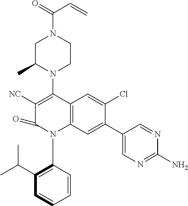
C1C(C)N(C2=C([NC])C(=O)N(C3=C(C(C)C)C=CC=C3)C3=C2C=C(Cl)C(C2=CN=C(N)N=C2)=C3)CCN1C(=O)C=C
